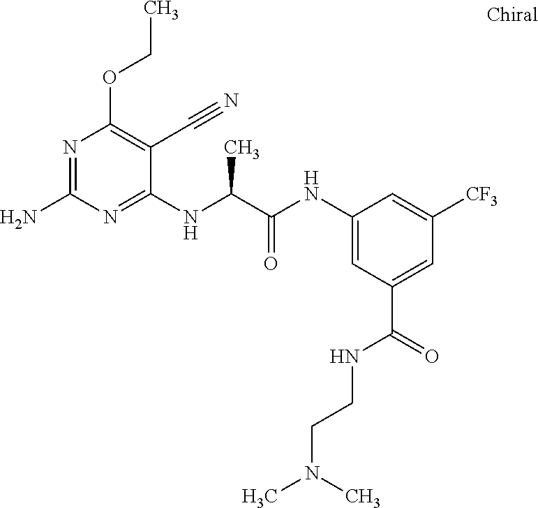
C1(NC(C(NC2=CC(C(=O)NCCN(C)C)=CC([CF3])=C2)=O)C)=NC(N)=NC(OCC)=C1C#N
